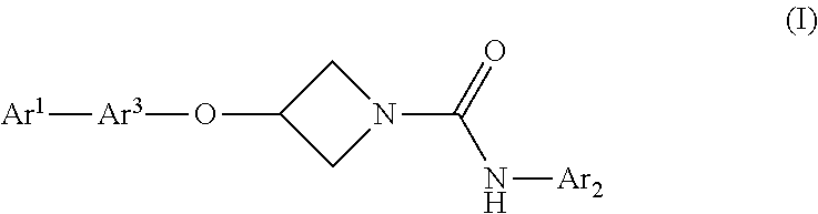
C(N1CC(O[Ar3][Ar1])C1)(=O)N[Ar2]
